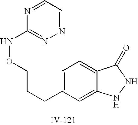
C1=C(CCCONC2=NN=CC=N2)C=C2C(=C1)C(=O)NN2
